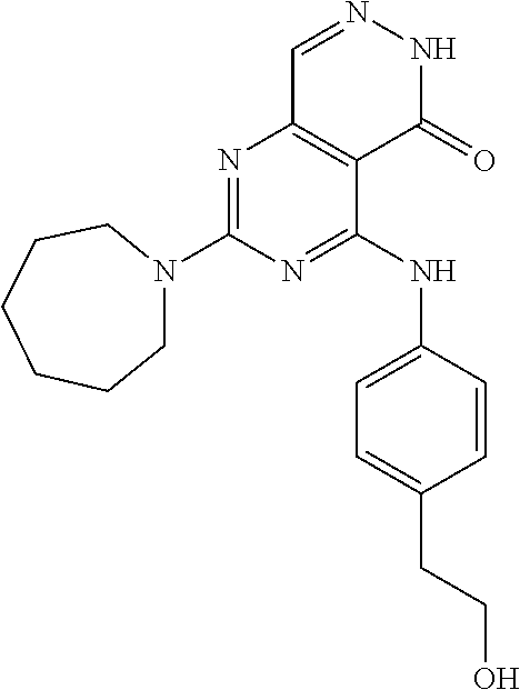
N1=C(N2CCCCCC2)N=C(NC2=CC=C(CCO)C=C2)C2=C1C=NNC2=O
